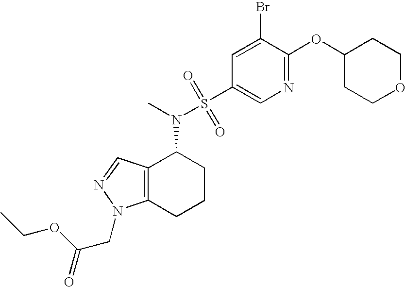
C12=C(C=NN1CC(=O)OCC)C(N(S(=O)(=O)C1=CN=C(OC3CCOCC3)C(Br)=C1)C)CCC2
